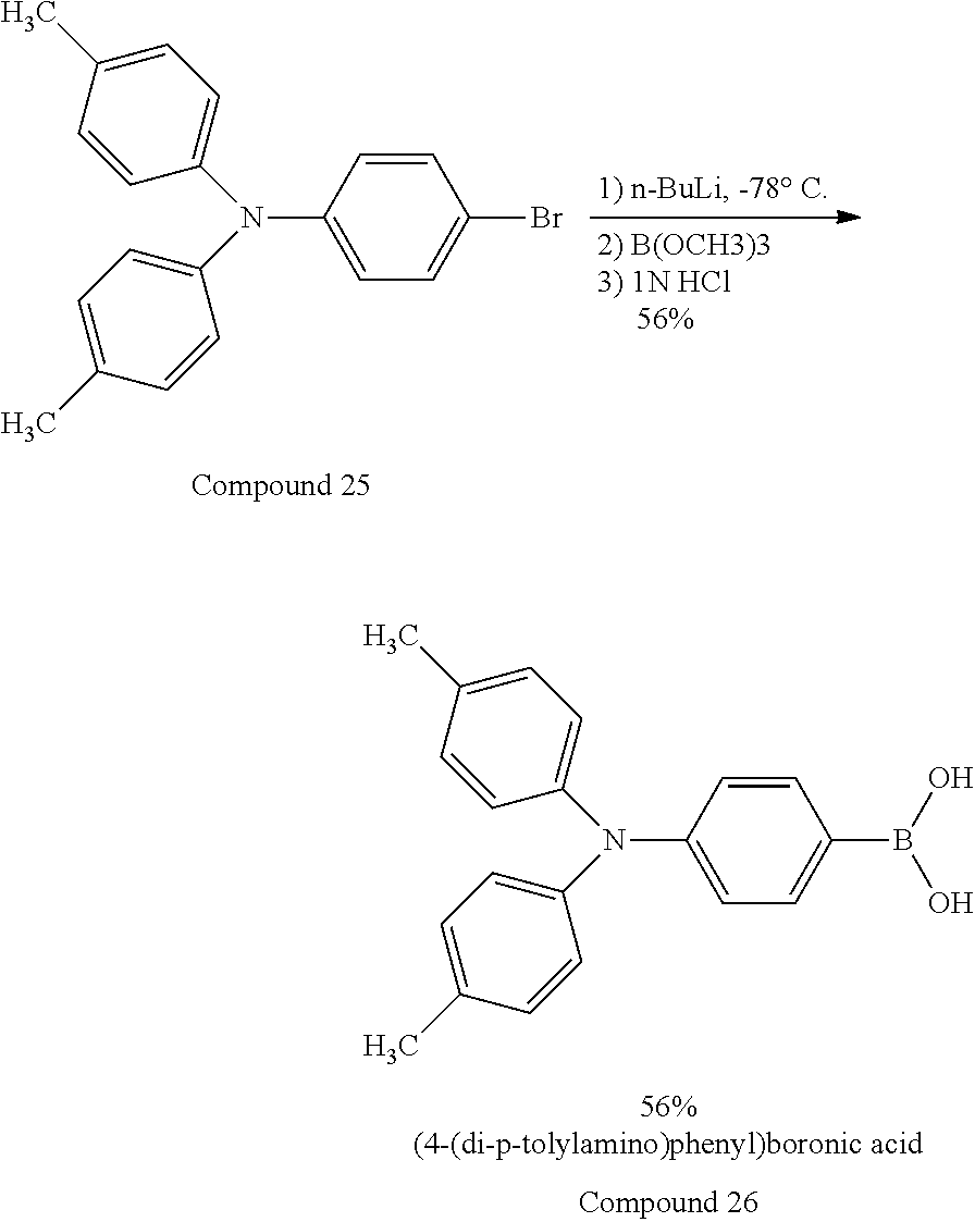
C1=CC(N(C2=CC=C(C)C=C2)C2=CC=C(C)C=C2)=CC=C1Br.C1=CC(N(C2=CC=C(C)C=C2)C2=CC=C(C)C=C2)=CC=C1B(O)O
